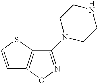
C1=CSC2=C1ON=C2N1CCNCC1
